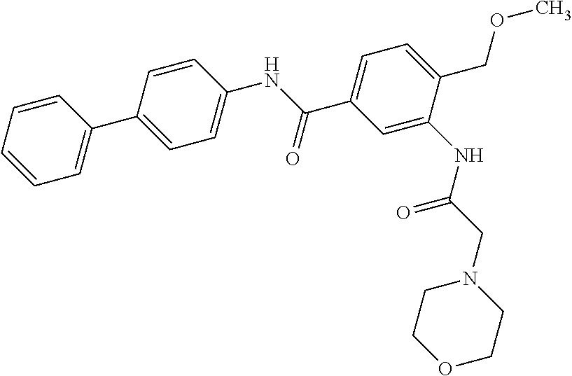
C1=CC=CC=C1C1=CC=C(NC(C2=CC=C(COC)C(NC(CN3CCOCC3)=O)=C2)=O)C=C1
